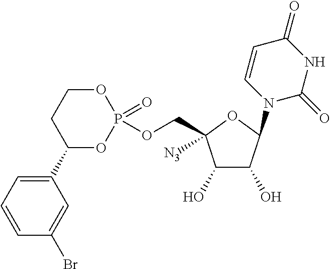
C1(O)C(O)C(N2C=CC(=O)NC2=O)OC1(COP1(=O)OCCC(C2=CC=CC(Br)=C2)O1)[N3]
